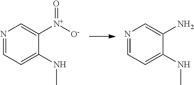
N1=CC=C(NC)C([N+]([O-])=O)=C1.N1=CC=C(NC)C(N)=C1
